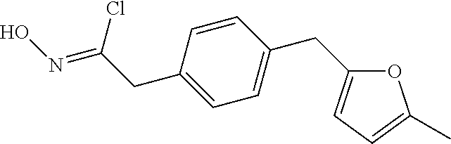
O1C(CC2=CC=C(CC(=NO)Cl)C=C2)=CC=C1C
